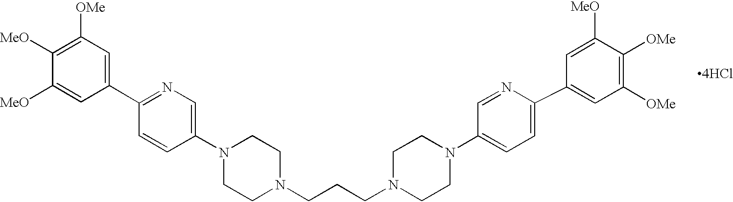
N1(C2=CN=C(C3=CC([OMe])=C([MeO])C([MeO])=C3)C=C2)CCN(CCCN2CCN(C3=CC=C(C4=CC([OMe])=C([OMe])C([MeO])=C4)N=C3)CC2)CC1
